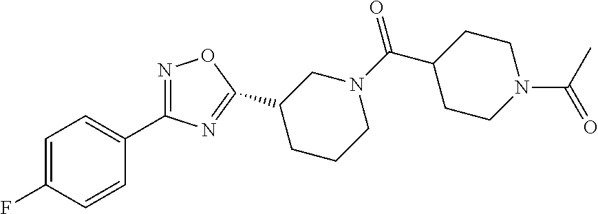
C1(C2=NC(C3=CC=C(F)C=C3)=NO2)CCCN(C(=O)C2CCN(C(C)=O)CC2)C1
